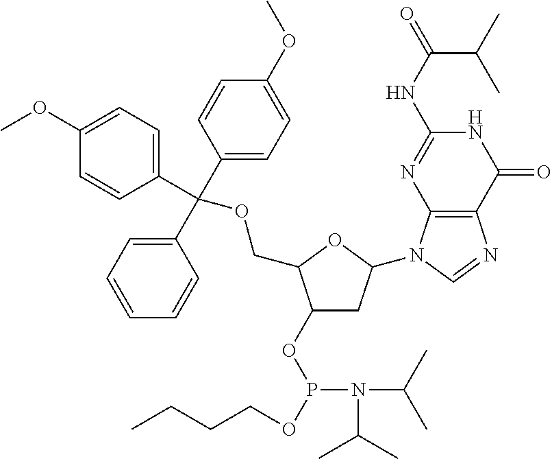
C1(OP(OCCCC)N(C(C)C)C(C)C)CC(N2C3=C(N=C2)C(=O)NC(NC(C(C)C)=O)=N3)OC1COC(C1=CC=CC=C1)(C1=CC=C(OC)C=C1)C1=CC=C(OC)C=C1
